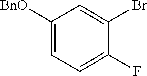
C1([BnO])=CC=C(F)C(Br)=C1
